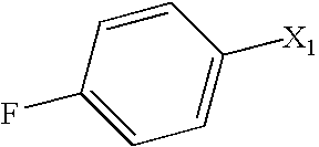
C1=C(F)C=CC([X1])=C1
